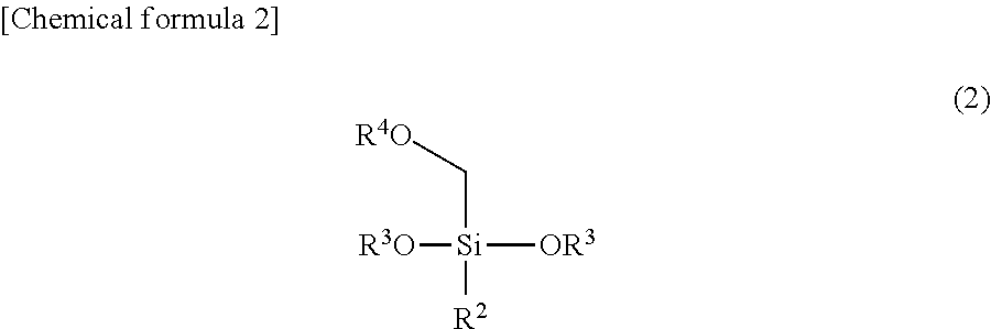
[R4O]C[Si]([R3O])([OR3])[R2]
